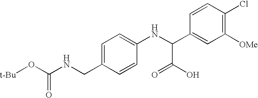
N(CC1=CC=C(NC(C2=CC([OMe])=C(Cl)C=C2)C(=O)O)C=C1)C(O[t-Bu])=O
